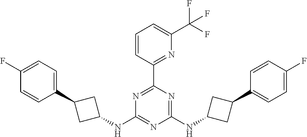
N1=C(C2=NC(C(F)(F)F)=CC=C2)N=C(NC2CC(C3=CC=C(F)C=C3)C2)N=C1NC1CC(C2=CC=C(F)C=C2)C1
